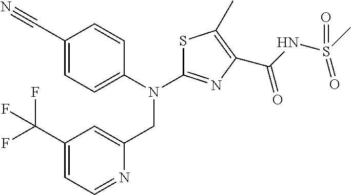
C1(C#N)=CC=C(N(C2=NC(C(NS(C)(=O)=O)=O)=C(C)S2)CC2=CC(C(F)(F)F)=CC=N2)C=C1
